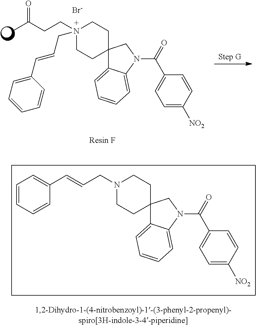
C1CC2(CCN1CC=CC1=CC=CC=C1)C1=CC=CC=C1N(C(=O)C1=CC=C([NO2])C=C1)C2.CC(CCN1(CC=CC2=CC=CC=C2)CCC2(CC1)C1=CC=CC=C1N(C(=O)C1=CC=C([NO2])C=C1)C2)=O.[Br-]
